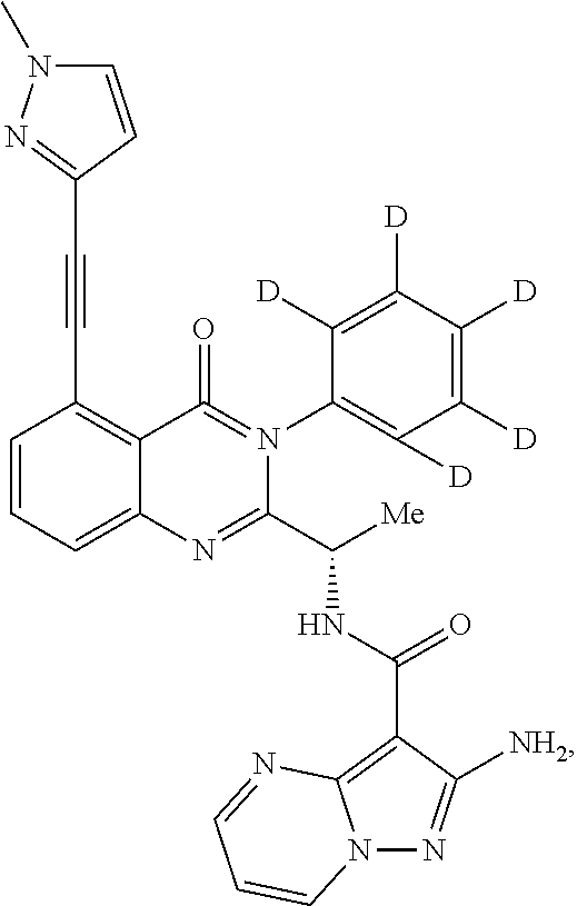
C1=CC=C2C(=C1C#CC1=NN(C)C=C1)C(=O)=N(C1=C([D])C([D])=C([D])C([D])=C1[D])C(C([Me])NC(C1=C3N(N=C1[NH2])C=CC=N3)=O)=N2
